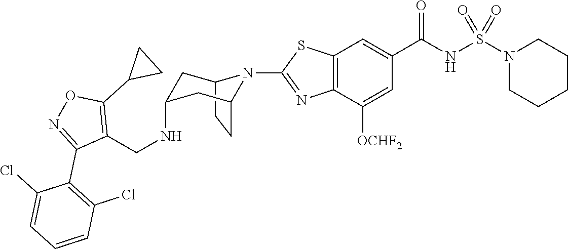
C12CCC(CC(NCC3=C(C4CC4)ON=C3C3=C(Cl)C=CC=C3Cl)C1)N2C1=NC2=C(C=C(C(NS(N3CCCCC3)(=O)=O)=O)C=C2[OCHF2])S1
